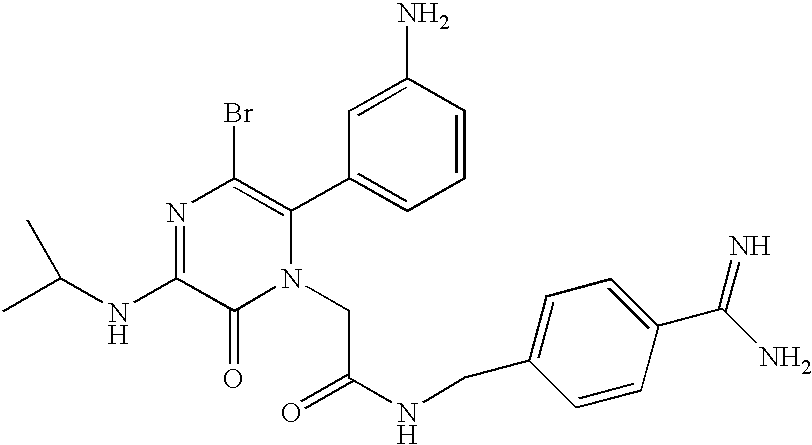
C(C)(NC1=NC(Br)=C(C2=CC=CC(N)=C2)N(CC(=O)NCC2=CC=C(C(N)=N)C=C2)C1=O)C
